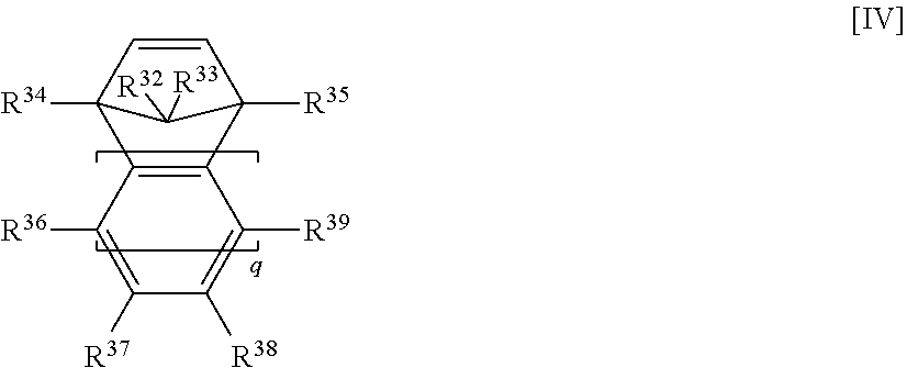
C1([R36])=C([R37])C([R38])=C([R39])C2=C1C1([R34])C=CC2([R35])C1([R32])[R33]
